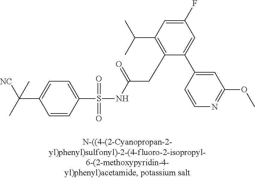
[NC]C(C1=CC=C(S(NC(CC2=C(C(C)C)C=C(F)C=C2C2=CC(OC)=NC=C2)=O)(=O)=O)C=C1)(C)C
